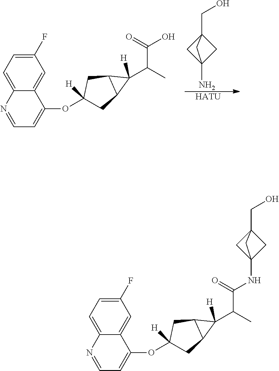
C1(F)=CC=C2C(=C1)C(OC1([H])CC3C(C1)C3([H])C(C)C(=O)O)=CC=N2.C1C2(N)CC1(CO)C2.[HATU].C1(F)=CC=C2C(=C1)C(OC1([H])CC3C(C1)C3([H])C(C)C(=O)NC13CC(CO)(C1)C3)=CC=N2
